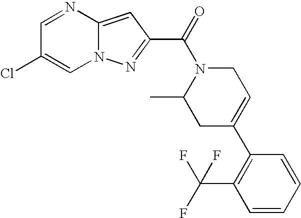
C1=NC2=CC(C(=O)N3C(C)CC(C4=C(C(F)(F)F)C=CC=C4)=CC3)=NN2C=C1Cl
